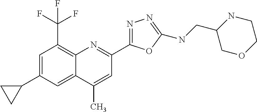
C1(C)=CC(C2=NN=C(NCC3COCCN3)O2)=NC2=C(C(F)(F)F)C=C(C3CC3)C=C12
